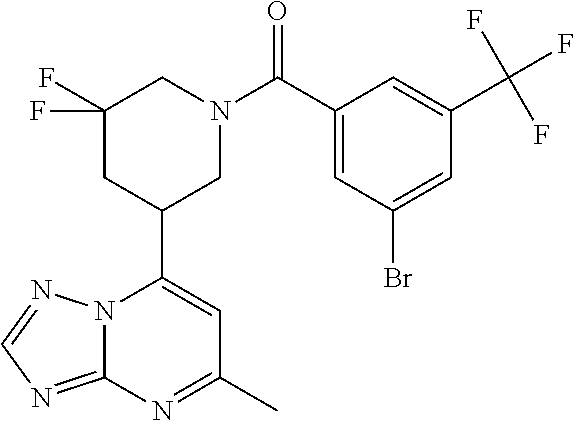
N12C(=NC=N1)N=C(C)C=C2C1CN(C(=O)C2=CC(Br)=CC(C(F)(F)F)=C2)CC(F)(F)C1
